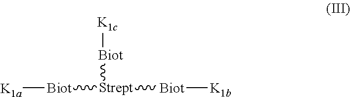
[Biot]([Strept]([Biot][K1b])[Biot][K1c])[K1a]
